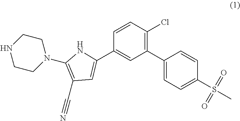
N1CCN(C2=C(C#N)C=C(C3=CC(C4=CC=C(S(=O)(=O)C)C=C4)=C(Cl)C=C3)N2)CC1
